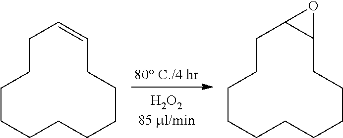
C1CCCCCCCCCC=C1.C1CCCCCCCCCC2C1O2
